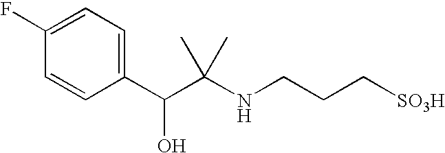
N(C(C(C1=CC=C(F)C=C1)O)(C)C)CCC[SO3H]
